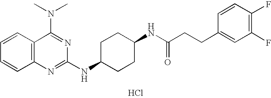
C1=CC2=C(C=C1)N=C(NC1CCC(NC(CCC3=CC(F)=C(F)C=C3)=O)CC1)N=C2N(C)C.Cl
